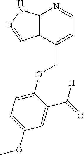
C12=C(C(COC3=CC=C(OC)C=C3C(=O)[H])=CC=N1)C=NN2
